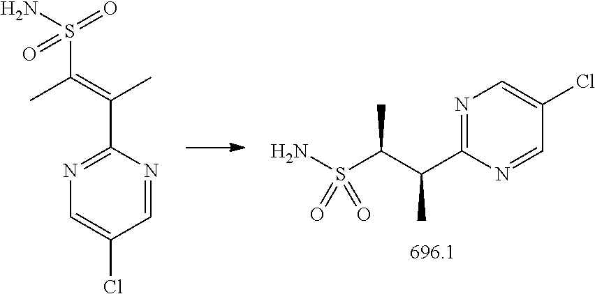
NS(C(C(C)C1=NC=C(Cl)C=N1)C)(=O)=O.C1=C(Cl)C=NC(C(=C(C)S(N)(=O)=O)C)=N1
